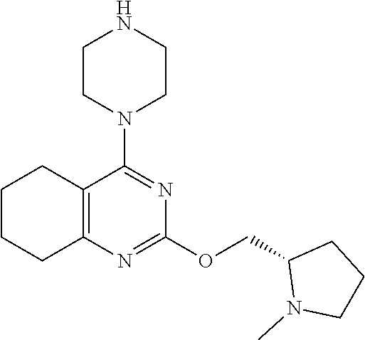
C1CN(C2=NC(OCC3N(C)CCC3)=NC3=C2CCCC3)CCN1
